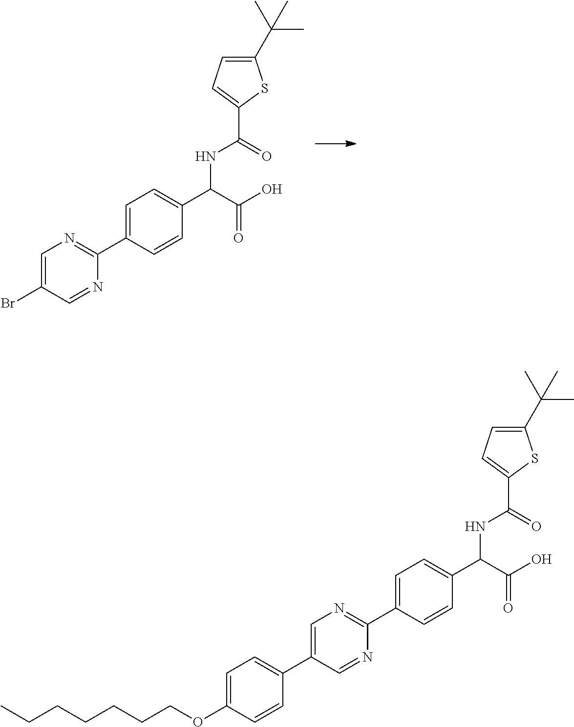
C1=C(C2=NC=C(Br)C=N2)C=CC(C(NC(=O)C2=CC=C(C(C)(C)C)S2)C(=O)O)=C1.C1=C(C2=NC=C(C3=CC=C(OCCCCCCC)C=C3)C=N2)C=CC(C(NC(=O)C2=CC=C(C(C)(C)C)S2)C(=O)O)=C1
